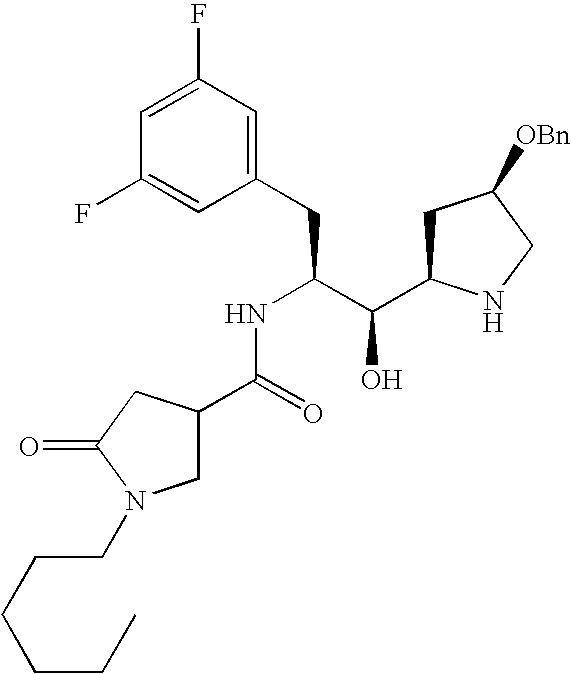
C1(F)=CC(F)=CC(CC(C(C2CC([OBn])CN2)O)NC(C2CN(CCCCCC)C(=O)C2)=O)=C1
